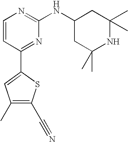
C1=CC(C2=CC(C)=C(C#N)S2)=NC(NC2CC(C)(C)NC(C)(C)C2)=N1
